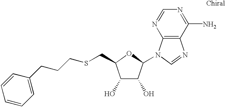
C1(O)C(O)C(N2C3=C(N=C2)C(N)=NC=N3)OC1CSCCCC1=CC=CC=C1
